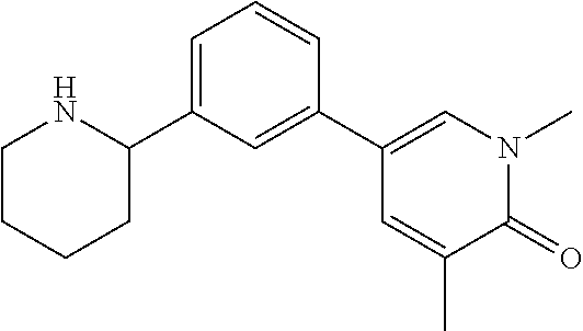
C1=CC=C(C2NCCCC2)C=C1C1=CN(C)C(=O)C(C)=C1
